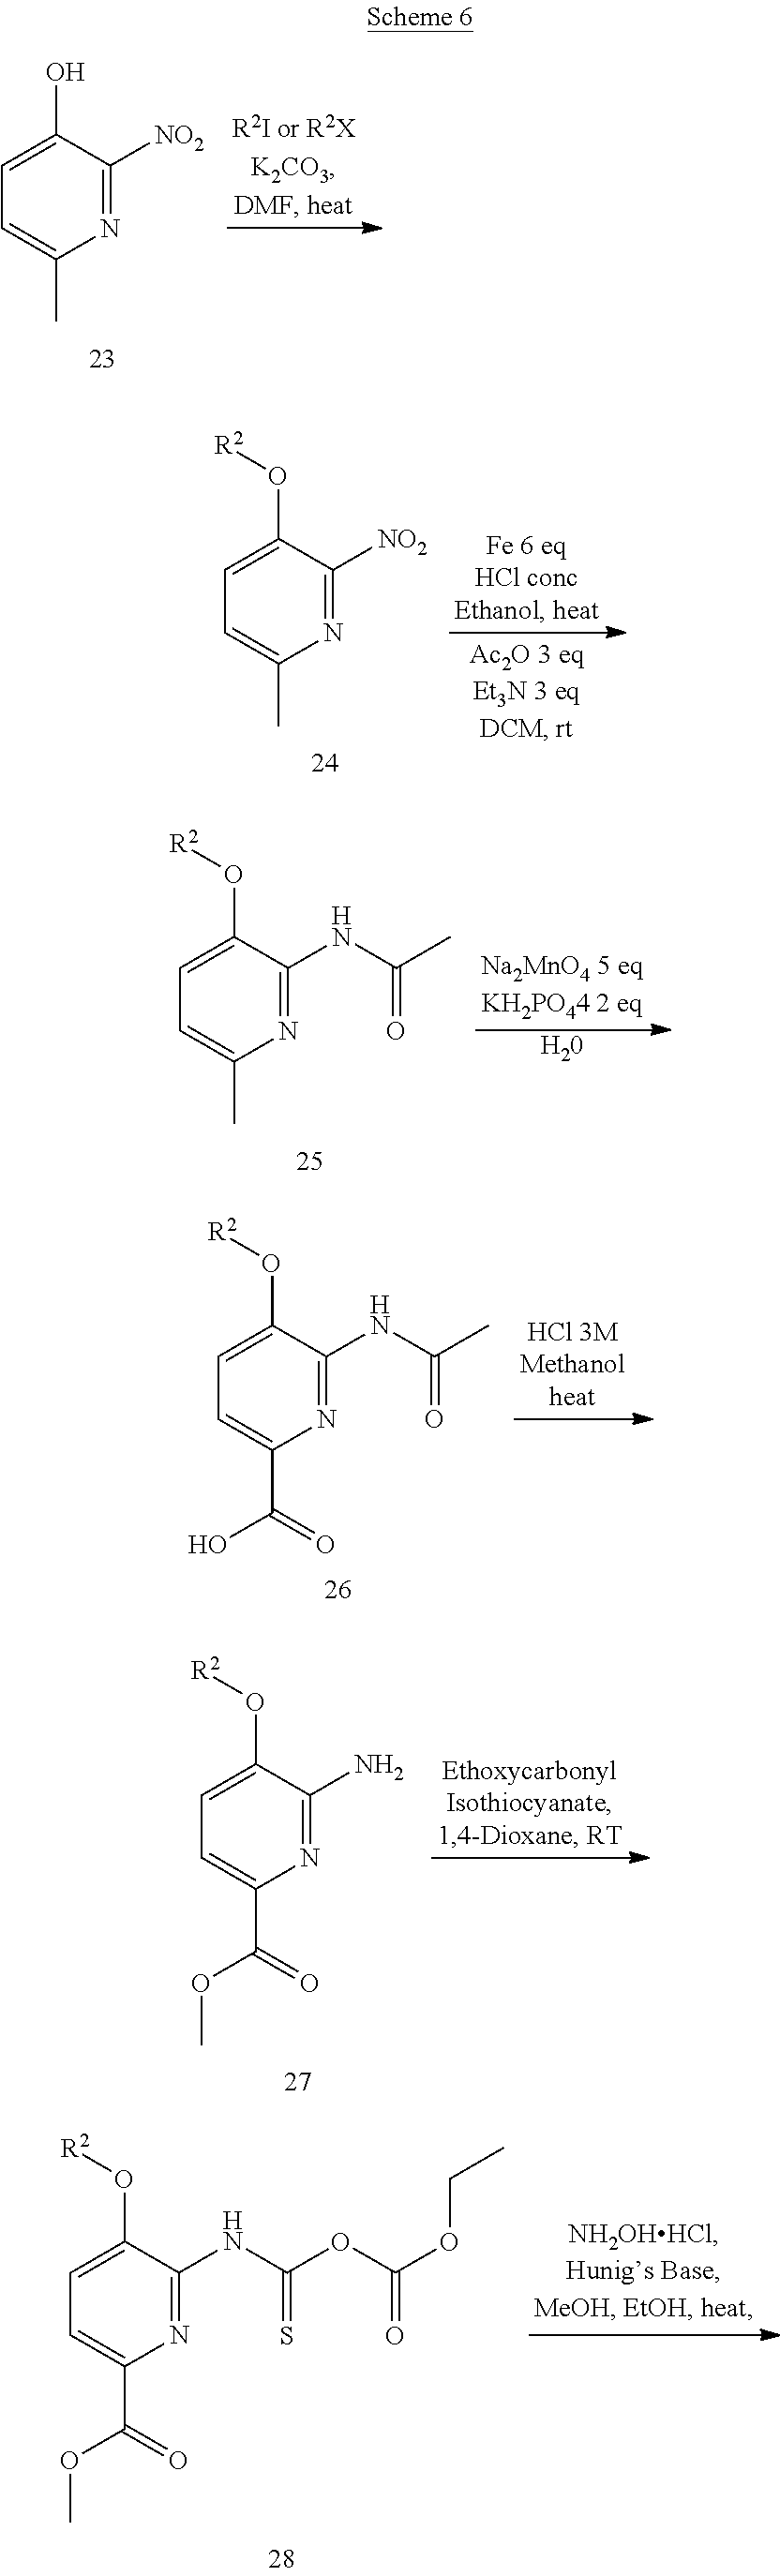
C1=C(O)C([NO2])=NC(C)=C1.C1=C(O[R2])C([NO2])=NC(C)=C1.C1=C(O[R2])C(NC(C)=O)=NC(C)=C1.[H20].C1=C(O[R2])C(NC(C)=O)=NC(C(O)=O)=C1.C1=C(O[R2])C(N)=NC(C(OC)=O)=C1.C1=C(O[R2])C(NC(OC(OCC)=O)=S)=NC(C(OC)=O)=C1
